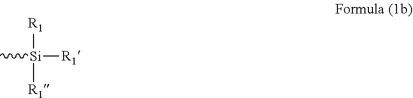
[R1][Si]([R1])([R1])C
